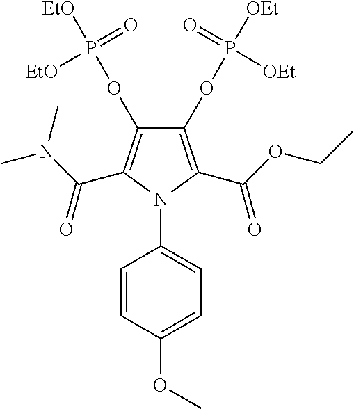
C1(OP([OEt])(=O)[OEt])=C(C(OCC)=O)N(C2=CC=C(OC)C=C2)C(C(N(C)C)=O)=C1OP([EtO])(=O)[EtO]
